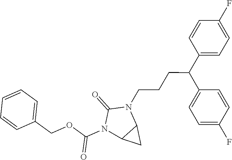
C1=CC(COC(N2C3C(N(CCCC(C4=CC=C(F)C=C4)C4=CC=C(F)C=C4)C2=O)C3)=O)=CC=C1
